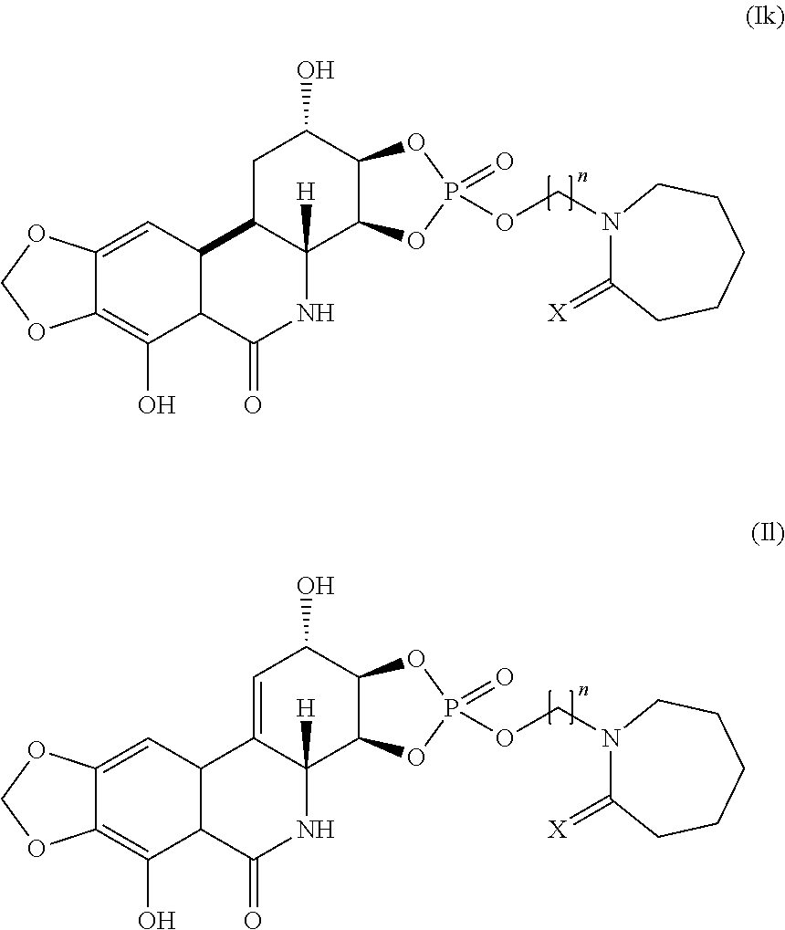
C12=CC3C(C(O)=C1OCO2)C(=O)NC1([H])C3CC(O)C2C1OP(OCN1C(=[X])CCCCC1)(=O)O2.C12=CC3C(C(O)=C1OCO2)C(=O)NC1([H])C3=CC(O)C2C1OP(=O)(OCN1C(=[X])CCCCC1)O2
